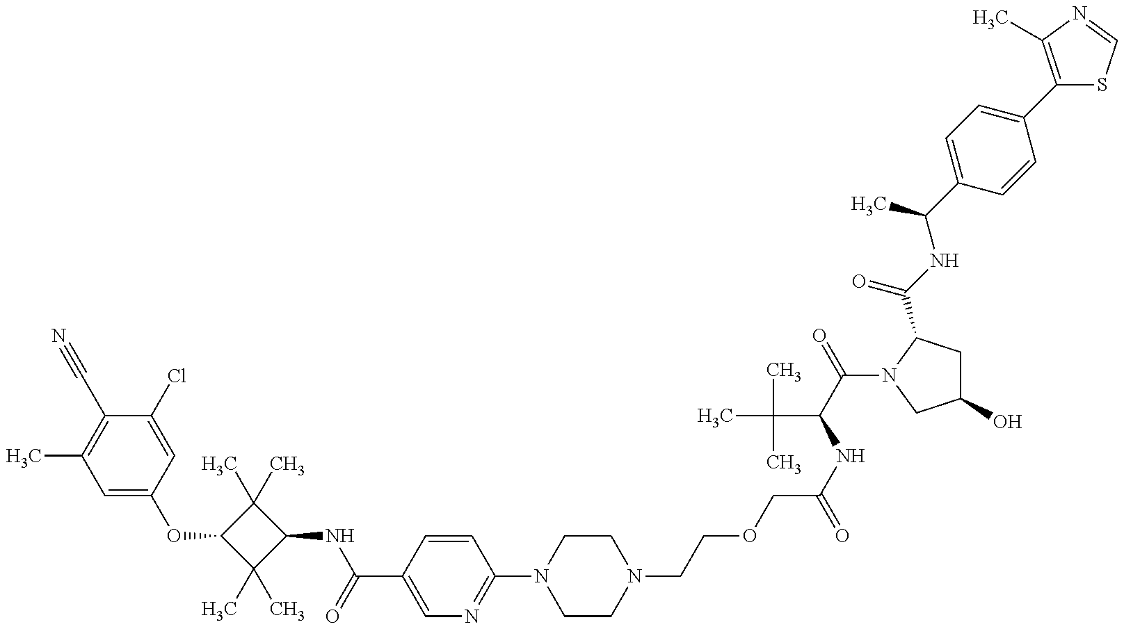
C1=C(OC2C(C)(C)C(NC(=O)C3=CN=C(N4CCN(CCOCC(NC(C(=O)N5C(C(NC(C6=CC=C(C7=C(C)N=CS7)C=C6)C)=O)CC(O)C5)C(C)(C)C)=O)CC4)C=C3)C2(C)C)C=C(Cl)C(C#N)=C1C
